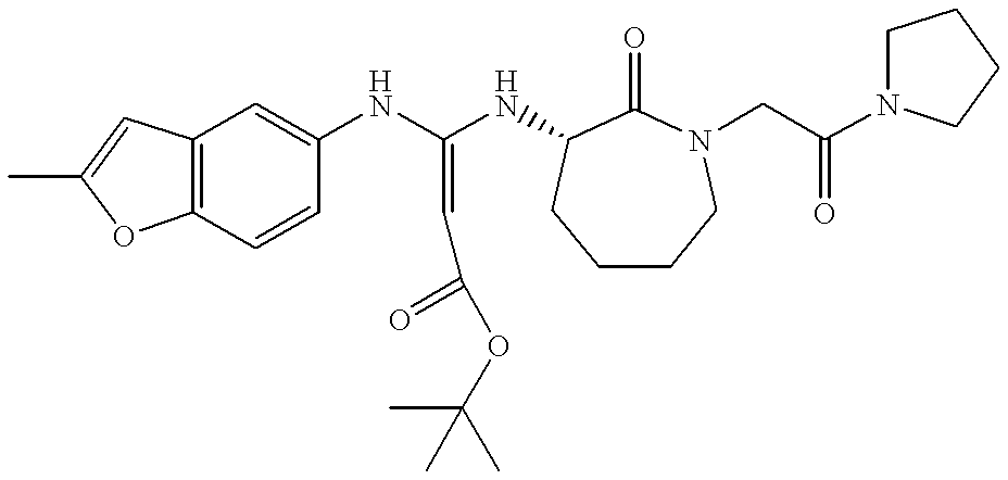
C12=C(C=CC(NC(NC3C(=O)N(CC(N4CCCC4)=O)CCCC3)=CC(=O)OC(C)(C)C)=C1)OC(C)=C2
